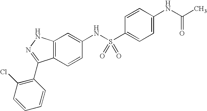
C12=C(C=CC(NS(C3=CC=C(NC(C)=O)C=C3)(=O)=O)=C1)C(C1=C(Cl)C=CC=C1)=NN2
